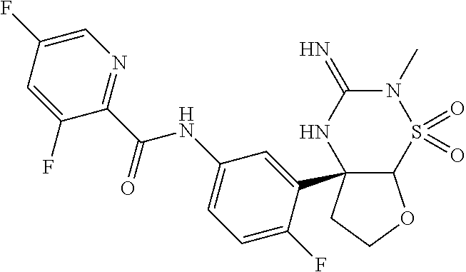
C12C(C3=CC(NC(C4=NC=C(F)C=C4F)=O)=CC=C3F)(CCO1)NC(=N)N(C)S2(=O)=O
